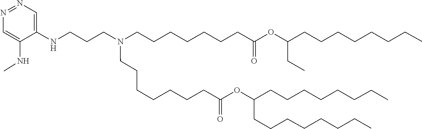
C(C(=O)OC(CC)CCCCCCCC)CCCCCCN(CCCCCCCC(=O)OC(CCCCCCCC)CCCCCCCC)CCCNC1=CN=NC=C1NC
